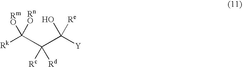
[Rk]C([RmO])([RnO])C(C([Y])(O)[Re])([Rc])[Rd]
